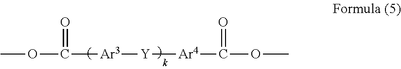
COC([Ar3][Y][Ar4]C(OC)=O)=O
